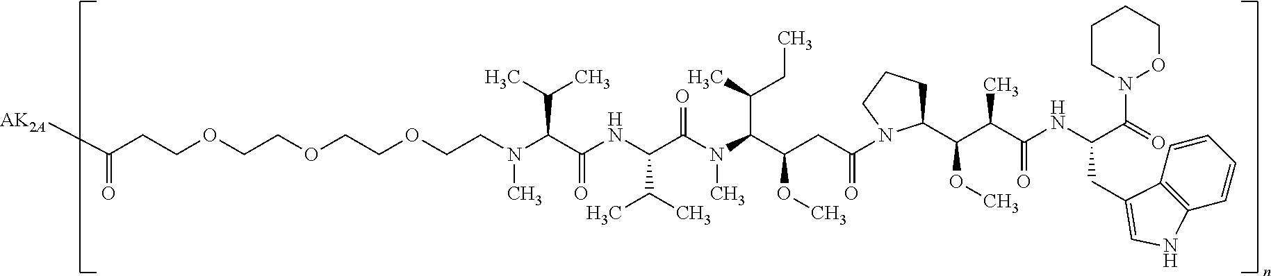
C(C(NC(C(N(C(C(CC(N1C(C(C(C(NC(C(=O)N2OCCCC2)CC2=CNC3=C2C=CC=C3)=O)C)OC)CCC1)=O)OC)C(CC)C)C)=O)C(C)C)=O)(C(C)C)N(C)CCOCCOCCOCCC([AK2A])=O
